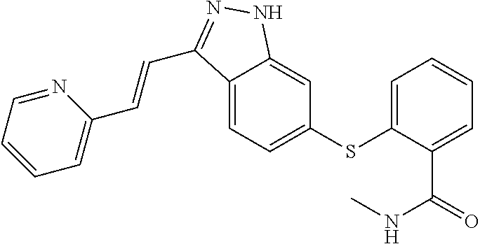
C1=C(SC2=CC=C3C(=C2)NN=C3C=CC2=CC=CC=N2)C(C(=O)NC)=CC=C1
